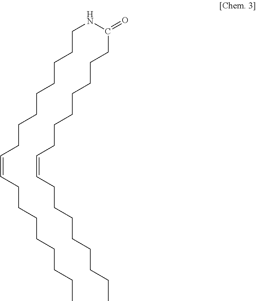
C(CCCCCCCC=CCCCCCCCC)NC(CCCCCCCC=CCCCCCCCC)=O
